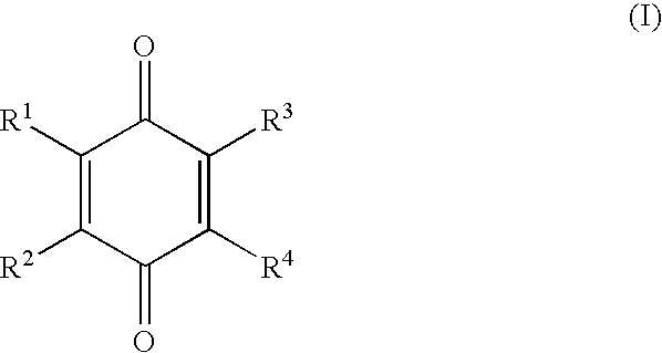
C1([R1])=C([R2])C(=O)C([R4])=C([R3])C1=O
